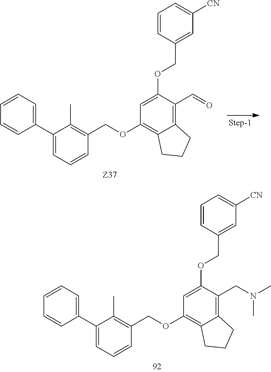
C1(C2=CC=CC=C2)=CC=CC(COC2=C3C(=C(C=O)C(OCC4=CC([CN])=CC=C4)=C2)CCC3)=C1C.C1(C2=CC=CC=C2)=CC=CC(COC2=C3C(=C(CN(C)C)C(OCC4=CC([CN])=CC=C4)=C2)CCC3)=C1C
